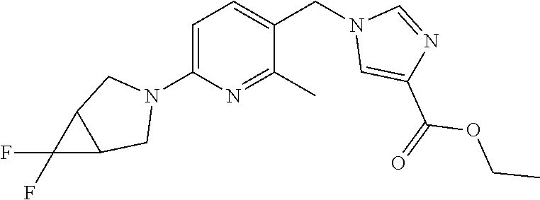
C1=C(N2CC3C(C2)C3(F)F)N=C(C)C(CN2C=C(C(=O)OCC)N=C2)=C1
